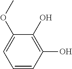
C1=CC(O)=C(O)C(OC)=C1
